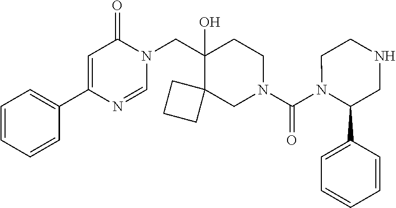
C1(C2=CC(=O)N(CC3(O)C4(CN(C(N5C(C6=CC=CC=C6)CNCC5)=O)CC3)CCC4)C=N2)=CC=CC=C1
